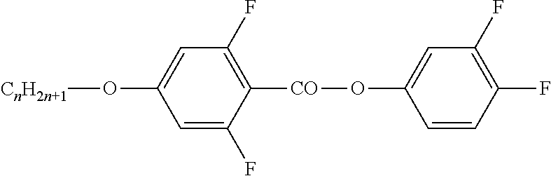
C1=C(F)C([CO]OC2=CC(F)=C(F)C=C2)=C(F)C=C1O[CnH2n+1]
